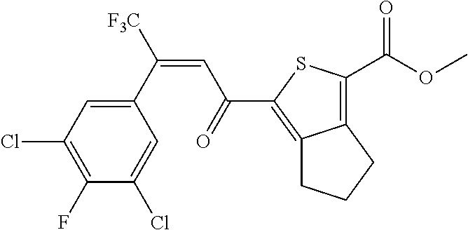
C1(C([F3C])=CC(C2=C3C(=C(C(OC)=O)S2)CCC3)=O)=CC(Cl)=C(F)C(Cl)=C1
